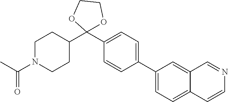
C1(C2=CC=C(C3(C4CCN(C(C)=O)CC4)OCCO3)C=C2)=CC=C2C(=C1)C=NC=C2
